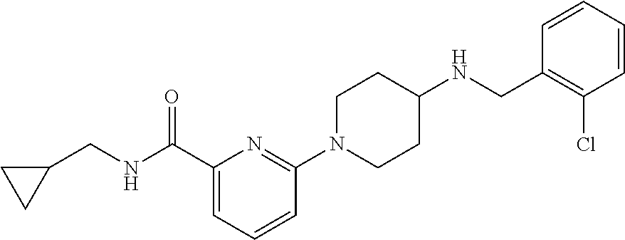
C1(CNC(C2=CC=CC(N3CCC(NCC4=C(Cl)C=CC=C4)CC3)=N2)=O)CC1
